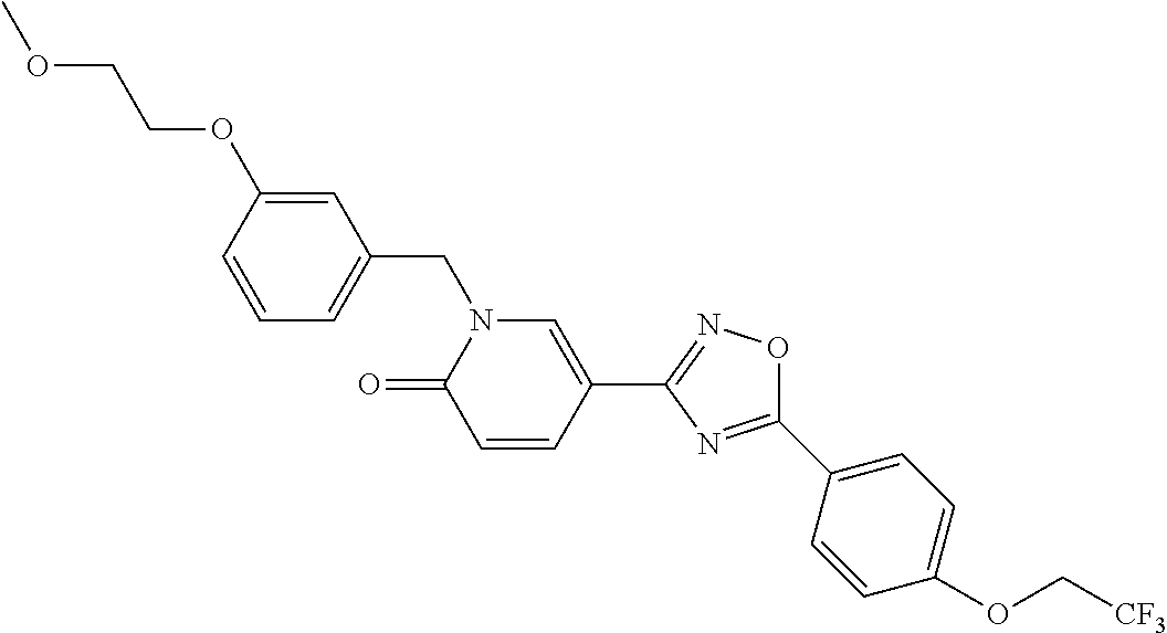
C1=CC(OCCOC)=CC(CN2C(=O)C=CC(C3=NOC(C4=CC=C(OC[CF3])C=C4)=N3)=C2)=C1
